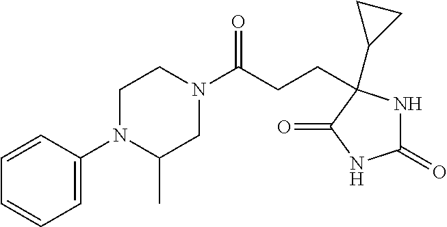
C1(=O)NC(CCC(N2CCN(C3=CC=CC=C3)C(C)C2)=O)(C2CC2)C(=O)N1
